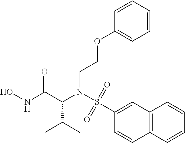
N(C(C(NO)=O)C(C)C)(S(C1=CC2=C(C=C1)C=CC=C2)(=O)=O)CCOC1=CC=CC=C1
